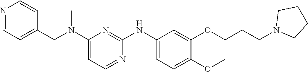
C1(N(CC2=CC=NC=C2)C)=CC=NC(NC2=CC=C(OC)C(OCCCN3CCCC3)=C2)=N1
